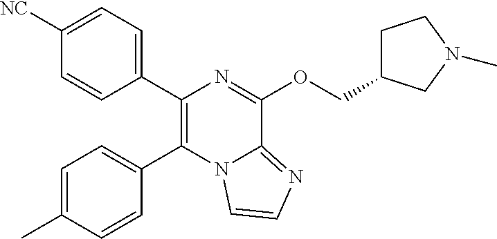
C1([NC])=CC=C(C2=C(C3=CC=C(C)C=C3)N3C(=NC=C3)C(OCC3CCN(C)C3)=N2)C=C1
